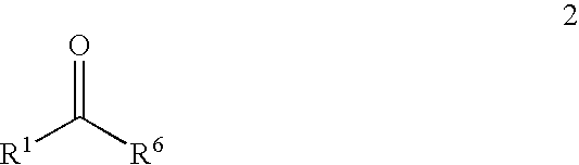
[R1]C([R6])=O
